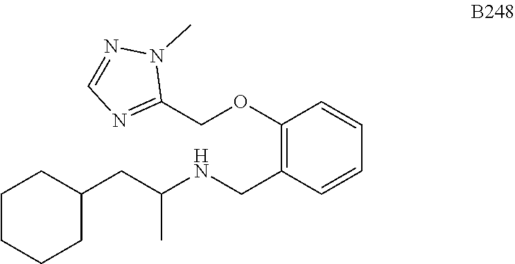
C1(COC2=C(CNC(CC3CCCCC3)C)C=CC=C2)=NC=NN1C
